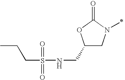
C1(CNS(CCC)(=O)=O)CN(C)C(=O)O1.[H]
